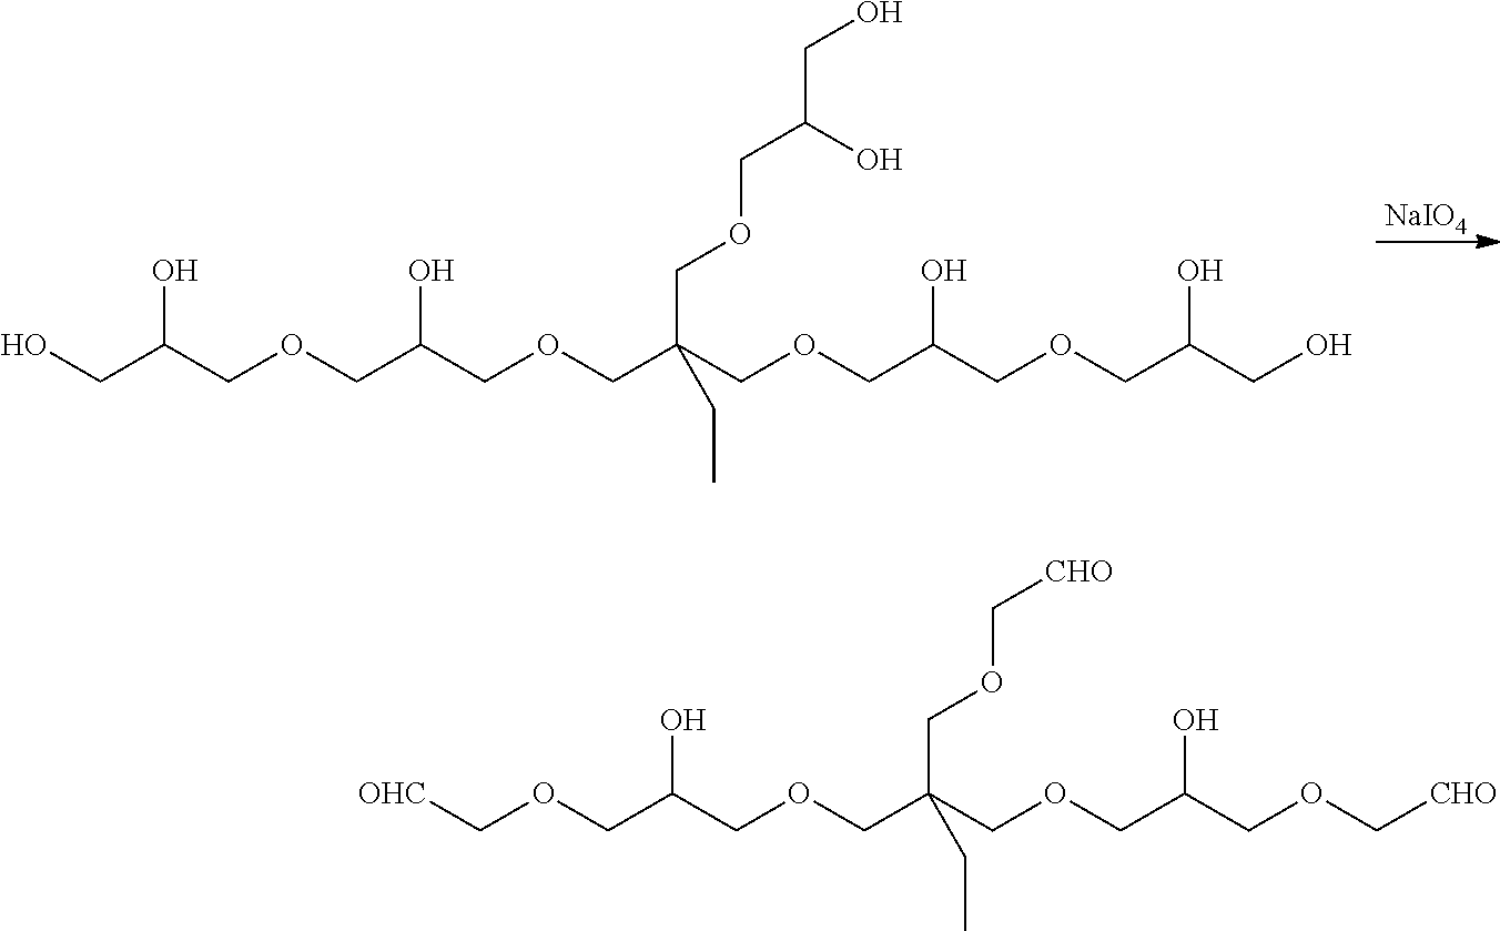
[NaIO4].OCC(COCC(COCC(COCC(COCC(CO)O)O)(COCC(CO)O)CC)O)O.[OHC]COCC(COCC(COCC(COC[CHO])O)(COC[CHO])CC)O
